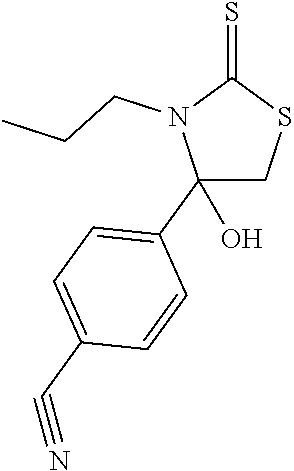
C1(C2=CC=C(C#N)C=C2)(O)CSC(=S)N1CCC
